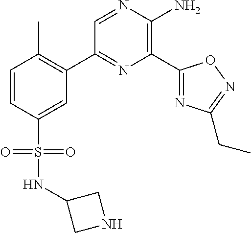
C1(C2=C(C)C=CC(S(=O)(=O)NC3CNC3)=C2)=NC(C2=NC(CC)=NO2)=C(N)N=C1
